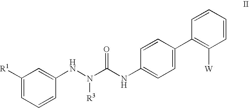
C1=CC(NN(C(NC2=CC=C(C3=C([W])C=CC=C3)C=C2)=O)[R3])=CC([R1])=C1
